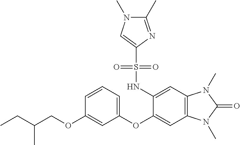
C1=CC=C(OC2=CC3=C(C=C2NS(C2=CN(C)C(C)=N2)(=O)=O)N(C)C(=O)N3C)C=C1OCC(CC)C
